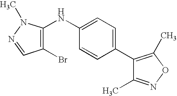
C1(C2=CC=C(NC3=C(Br)C=NN3C)C=C2)=C(C)ON=C1C
